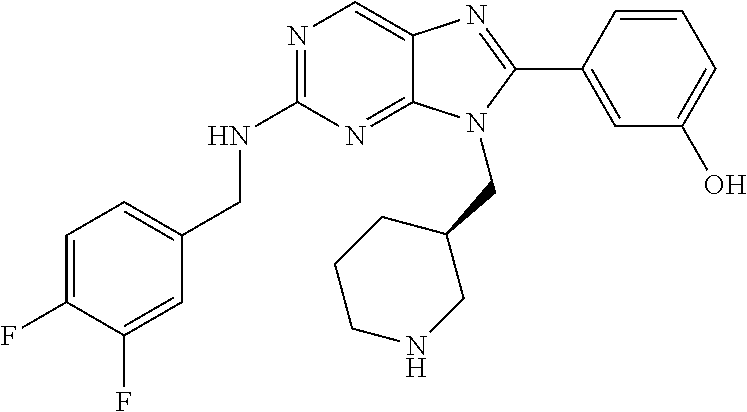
C1=C(F)C(F)=CC(CNC2=NC=C3C(=N2)N(CC2CCCNC2)C(C2=CC(O)=CC=C2)=N3)=C1
